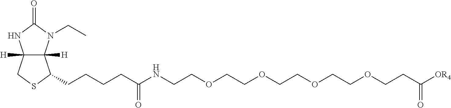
C12([H])C([H])(N(CC)C(=O)N1)C(CCCCC(NCCOCCOCCOCCOCCC([OR4])=O)=O)SC2
